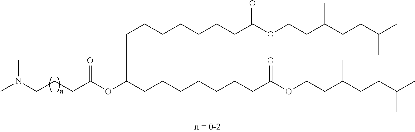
CN(CCCC(OC(CCCCCCCC(OCCC(CCC(C)C)C)=O)CCCCCCCC(OCCC(CCC(C)C)C)=O)=O)C
